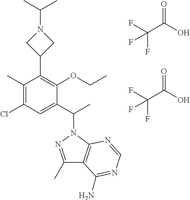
C1(C2=C(OCC)C(C(C)N3N=C(C)C4=C3N=CN=C4N)=CC(Cl)=C2C)CN(C(C)C)C1.FC(C(O)=O)(F)F.FC(C(O)=O)(F)F
